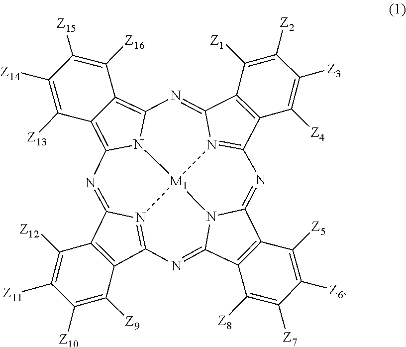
C12=C(C3=N4C1=NC1=C5C(=C6N1[M1]41N4=C(C7=C(C4=N6)C([Z1])=C([Z2])C([Z3])=C7[Z4])N=C4C6=C(C(=N3)N41)C([Z8])=C([Z7])C([Z6])=C6[Z5])C([Z16])=C([Z15])C([Z14])=C5[Z13])C([Z9])=C([Z10])C([Z11])=C2[Z12]
